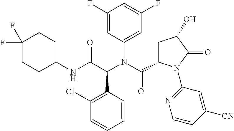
C1=CC(C(C(NC2CCC(F)(F)CC2)=O)N(C(C2CC(O)C(=O)N2C2=NC=CC([CN])=C2)=O)C2=CC(F)=CC(F)=C2)=C(Cl)C=C1
